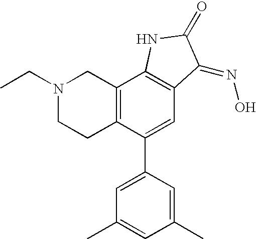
C12=C(C(C3=CC(C)=CC(C)=C3)=CC3=C1NC(=O)C3=NO)CCN(CC)C2
